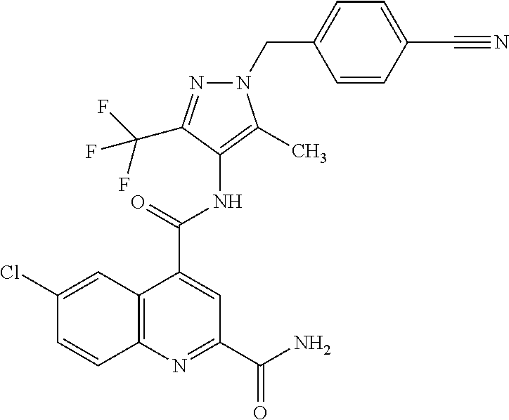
C12=C(N=C(C(N)=O)C=C1C(NC1=C(C)N(CC3=CC=C(C#N)C=C3)N=C1C(F)(F)F)=O)C=CC(Cl)=C2
